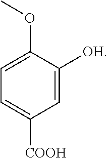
C1=C([OH])C(OC)=CC=C1[COOH]
